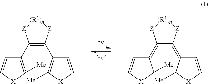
C1(C2=C(C3=C([Me])[X]C=C3)[Z][(R1)n][Z]2)=C([Me])[X]C=C1.C1(=C2C(=C3C=C[X]C3[Me])[Z][(R1)n][Z]2)C=C[X]C1[Me]
